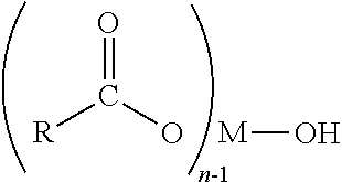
[R]C(O)=O.[M]O
